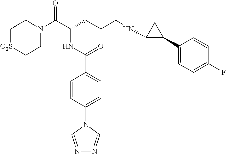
C1N(C(C(CCCNC2C(C3=CC=C(F)C=C3)C2)NC(C2=CC=C(N3C=NN=C3)C=C2)=O)=O)CC[O2S]C1
